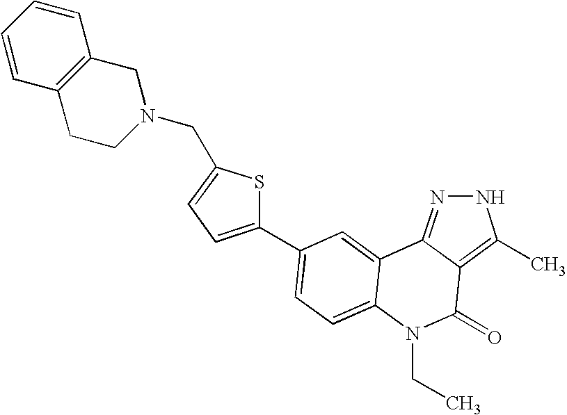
N1N=C2C(=C1C)C(=O)N(CC)C1=CC=C(C3=CC=C(CN4CC5=C(CC4)C=CC=C5)S3)C=C21
